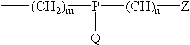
C[(CH2)m]P([(CH)n][Z])[Q]
